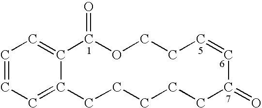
C1=CC=C2C(=C1)C(=O)OCCC=CC(=O)CCCCC2
